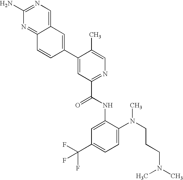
C12=CN=C(N)N=C1C=CC(C1=CC(C(NC3=CC(C(F)(F)F)=CC=C3N(C)CCCN(C)C)=O)=NC=C1C)=C2
